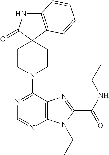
C12=C(C=CC=C1)C1(C(=O)N2)CCN(C2=NC=NC3=C2N=C(C(=O)NCC)N3CC)CC1
